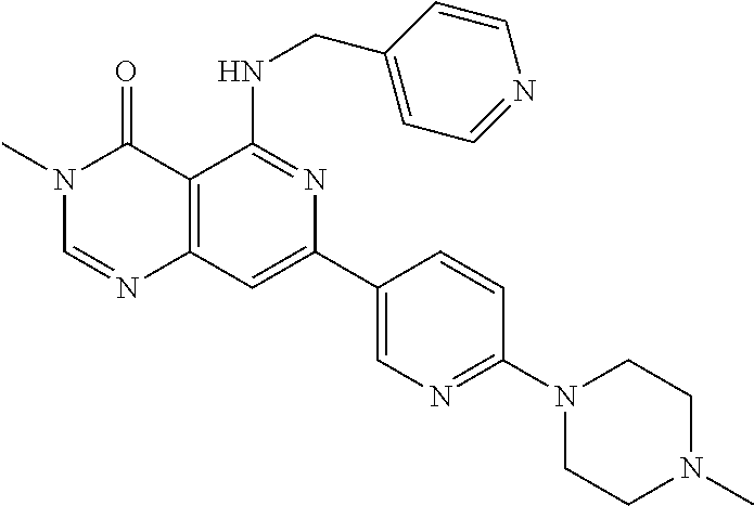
C12=C(C=C(C3=CN=C(N4CCN(C)CC4)C=C3)N=C1NCC1=CC=NC=C1)N=CN(C)C2=O
